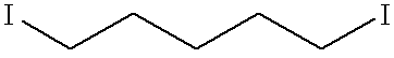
ICCCCCI
